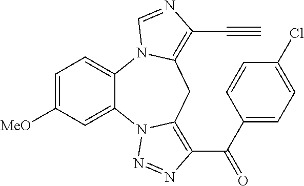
C1=C([MeO])C=C2C(=C1)N1C(=C(C#C)N=C1)CC1=C(C(C3=CC=C(Cl)C=C3)=O)N=NN21
